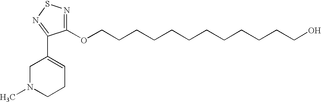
C1N(C)CCC=C1C1=NSN=C1OCCCCCCCCCCCCO
